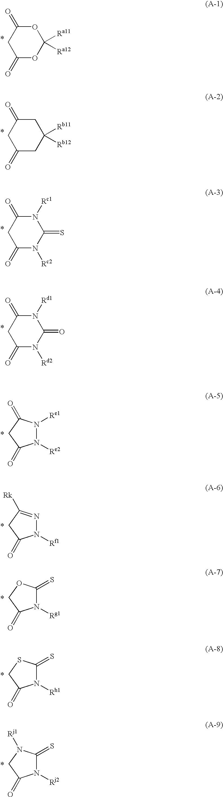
N1([Re2])N([Re1])C(=O)CC1=O.N1([Rf1])N=C([Rk])CC1=O.N1([Rg1])C(=S)OCC1=O.N1([Rh1])C(=S)SCC1=O.N1([Rj2])C(=S)N([Rj1])CC1=O.C1(=O)OC([Ra11])([Ra12])OC(=O)C1.C1(=O)CC([Rb11])([Rb12])CC(=O)C1.C1(=O)N([Rc2])C(=S)N([Rc1])C(=O)C1.C1(=O)N([Rd2])C(=O)N([Rd1])C(=O)C1
